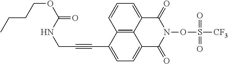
C12=C3C(=CC=C1)C(=O)N(OS([CF3])(=O)=O)C(=O)C3=CC=C2C#CCNC(OCCCC)=O
